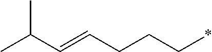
CC(C=CCCC*)C
